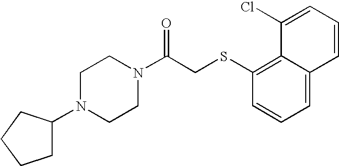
C(CSC1=C2C(=CC=C1)C=CC=C2Cl)(=O)N1CCN(C2CCCC2)CC1
